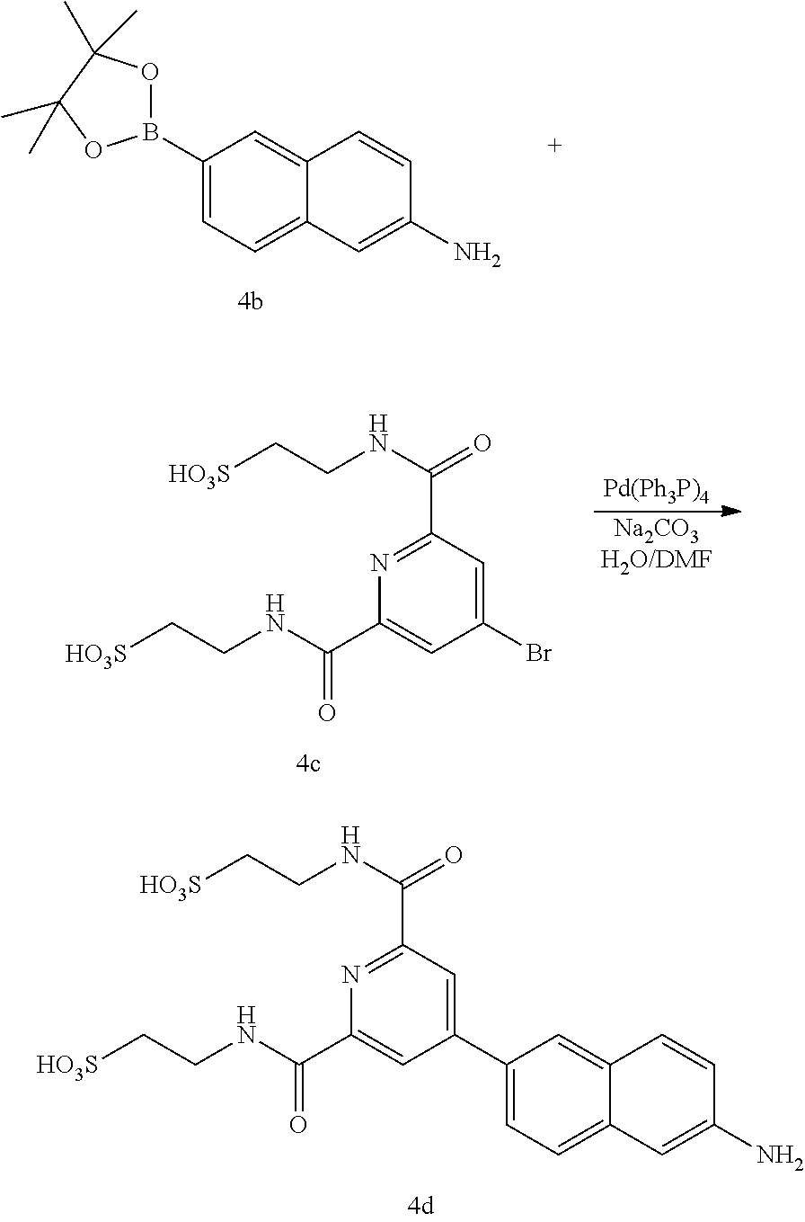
C1(B2OC(C)(C)C(C)(C)O2)=CC=C2C(=C1)C=CC(N)=C2.C1(Br)=CC(C(=O)NCC[HO3S])=NC(C(NCC[HO3S])=O)=C1.[Pd(Ph3P)4].[Na2CO3H2O/DMF].C1(C2=CC=C3C(=C2)C=CC(N)=C3)=CC(C(=O)NCC[HO3S])=NC(C(NCC[HO3S])=O)=C1
